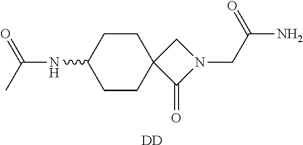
C1CC(NC(=O)C)CCC12C(=O)N(CC(N)=O)C2.[DD]
